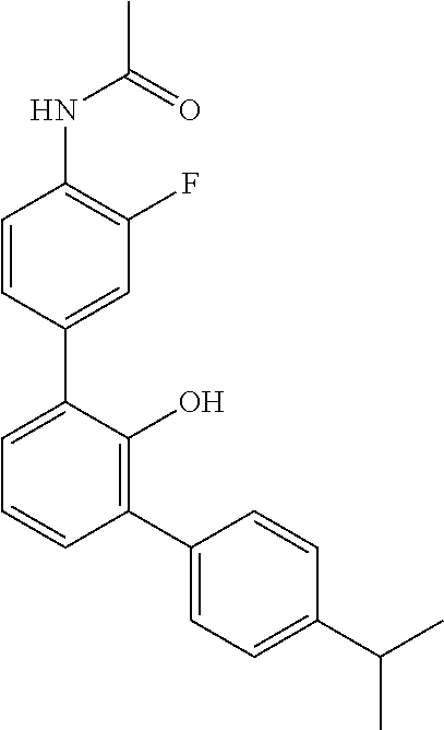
C1=CC(C2=CC=CC(C3=CC=C(C(C)C)C=C3)=C2O)=CC(F)=C1NC(C)=O
